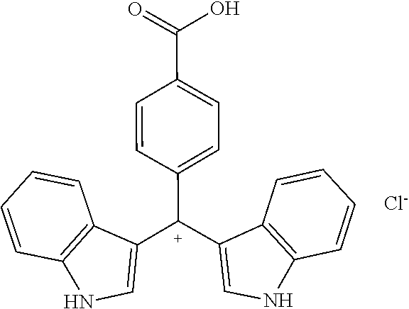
C12=C(C=CC=C1)NC=C2[C+](C1=CC=C(C(O)=O)C=C1)C1=CNC2=C1C=CC=C2.[Cl-]
